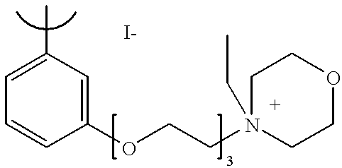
C1=C(C)C=C(OCCN2(CC)CCOCC2)C=C1
